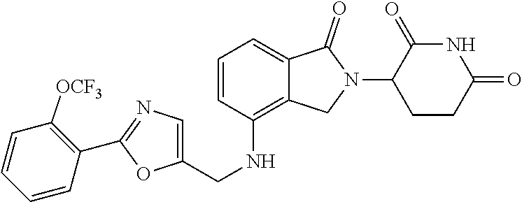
C1=CC(NCC2=CN=C(C3=C([OCF3])C=CC=C3)O2)=C2C(=C1)C(=O)N(C1CCC(=O)NC1=O)C2
